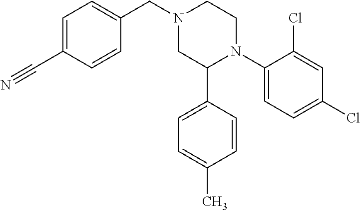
C1=C(C#N)C=CC(CN2CC(C3=CC=C(C)C=C3)N(C3=CC=C(Cl)C=C3Cl)CC2)=C1
